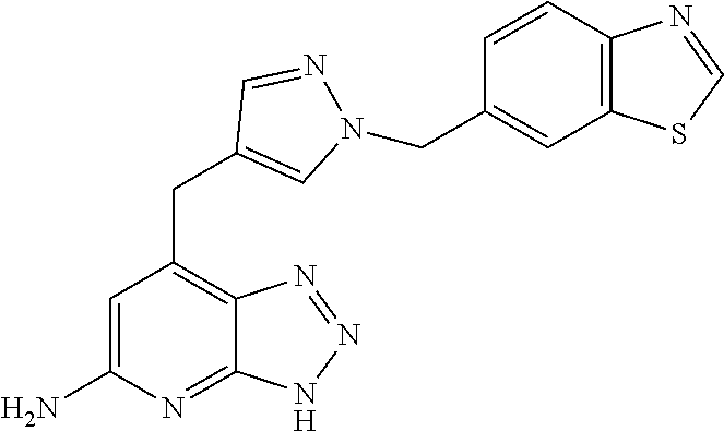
C1=C(N)N=C2C(=C1CC1=CN(CC3=CC4=C(C=C3)N=CS4)N=C1)N=NN2
